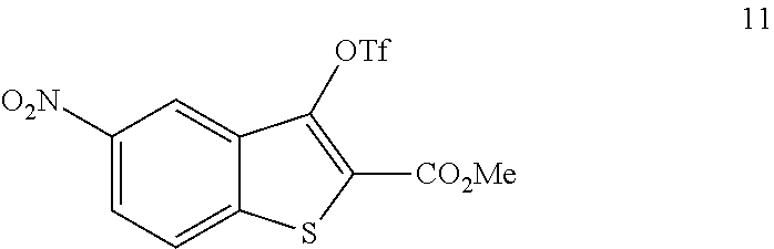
C1([O2N])=CC=C2C(=C1)C([OTf])=C([CO2Me])S2
